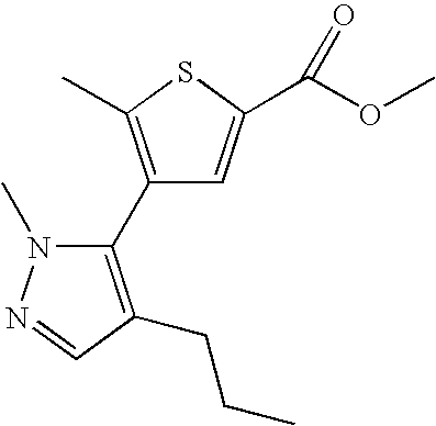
C1(C2=C(C)SC(C(OC)=O)=C2)=C(CCC)C=NN1C
